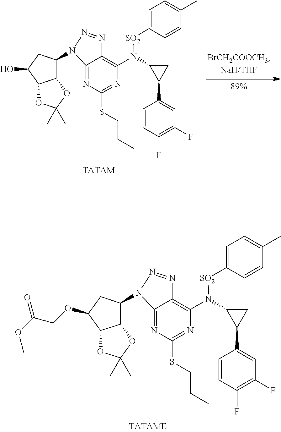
C1=CC(F)=C(F)C=C1C1CC1N(C1=C2C(=NC(SCCC)=N1)N(C1C3C(OC(C)(C)O3)C(O)C1)N=N2)[SO2]C1=CC=C(C)C=C1.[TATAM].C1=CC(F)=C(F)C=C1C1CC1N(C1=C2C(=NC(SCCC)=N1)N(C1C3C(OC(C)(C)O3)C(OCC(OC)=O)C1)N=N2)[SO2]C1=CC=C(C)C=C1
